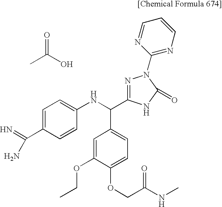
C1=C(OCC)C(OCC(NC)=O)=CC=C1C(NC1=CC=C(C(N)=N)C=C1)C1=NN(C2=NC=CC=N2)C(=O)N1.O=C(O)C
